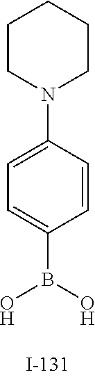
C1CN(C2=CC=C(B(O)O)C=C2)CCC1
